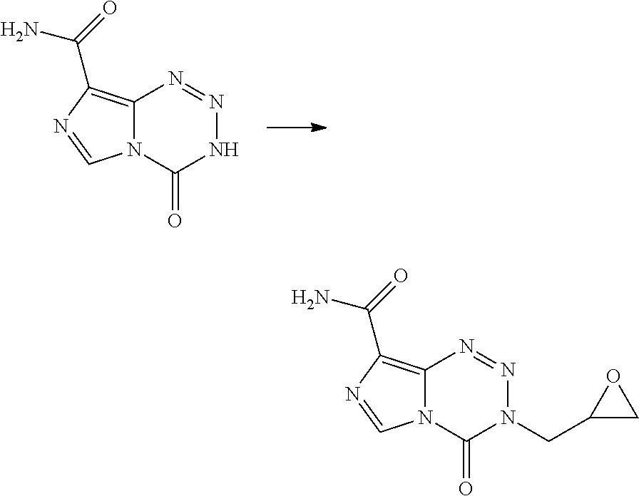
C12=C(C(=O)N)N=CN1C(=O)NN=N2.C12=C(C(=O)N)N=CN1C(=O)N(CC1CO1)N=N2
